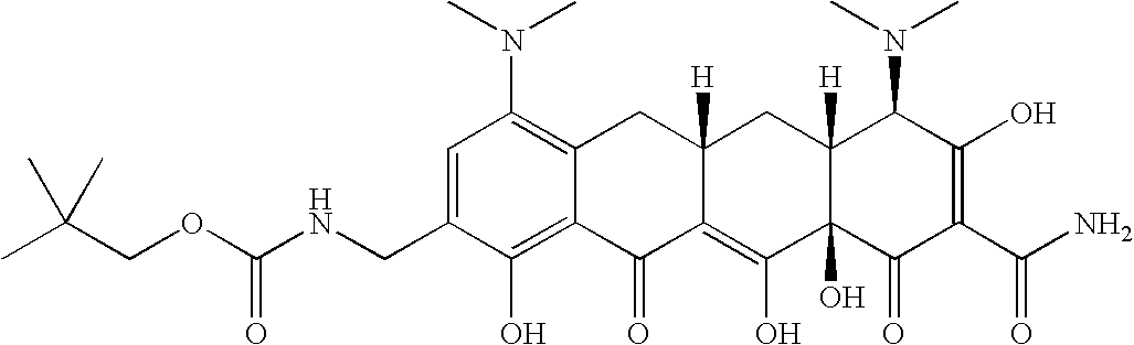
C1=C(CNC(OCC(C)(C)C)=O)C(O)=C2C(=C1N(C)C)CC1([H])C(=C(O)C3(O)C([H])(C1)C(N(C)C)C(O)=C(C(N)=O)C3=O)C2=O
